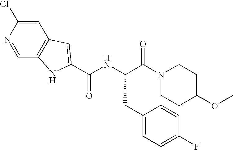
C(NC(C(=O)N1CCC(OC)CC1)CC1=CC=C(F)C=C1)(=O)C1=CC2=C(C=NC(Cl)=C2)N1
